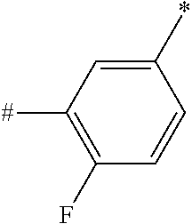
C1(*)=CC([#])=C(F)C=C1
